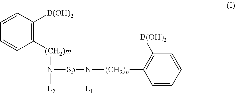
C1=CC([B(OH)2])=C([(CH2)m]N([L2])[Sp]N([(CH2)n]C2=C([B(OH)2])C=CC=C2)[L1])C=C1
